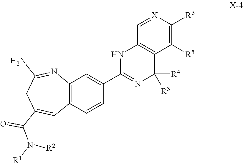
C1(C(=O)N([R1])[R2])=CC2=C(C=C(C3=NC([R4])([R3])C4=C(N3)C=[X]C([R6])=C4[R5])C=C2)N=C(N)C1
